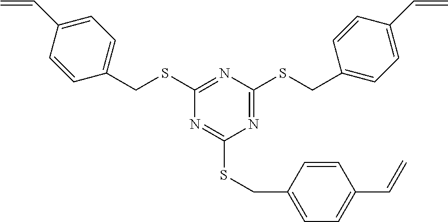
C1(SCC2=CC=C(C=C)C=C2)=NC(SCC2=CC=C(C=C)C=C2)=NC(SCC2=CC=C(C=C)C=C2)=N1
